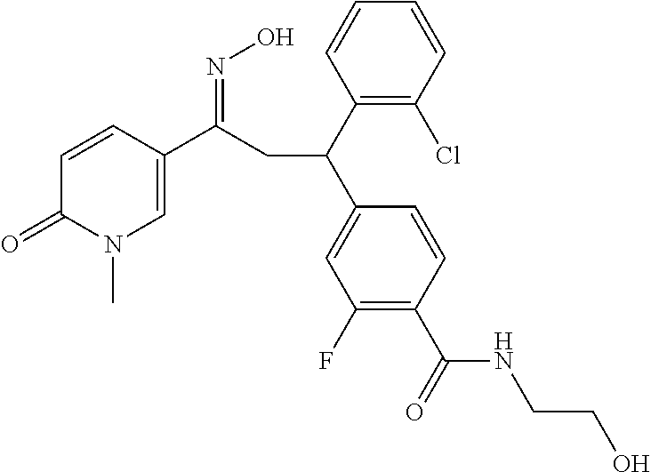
C1(C(C2=CC(F)=C(C(=O)NCCO)C=C2)CC(C2=CN(C)C(=O)C=C2)=NO)=C(Cl)C=CC=C1
